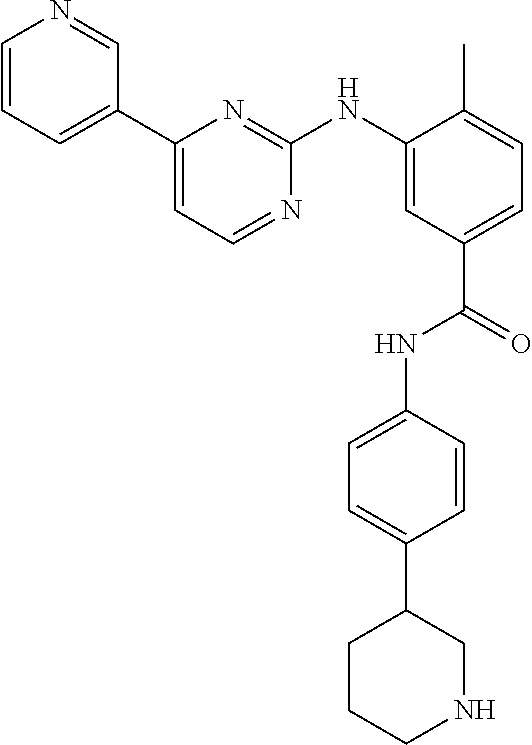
C1=CC=C(C2=CC=NC(NC3=CC(C(=O)NC4=CC=C(C5CCCNC5)C=C4)=CC=C3C)=N2)C=N1
